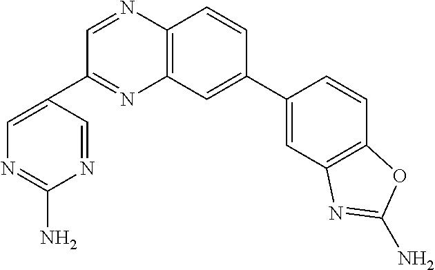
C1=C(C2=CC3=C(N=CC(C4=CN=C(N)N=C4)=N3)C=C2)C=CC2=C1N=C(N)O2
